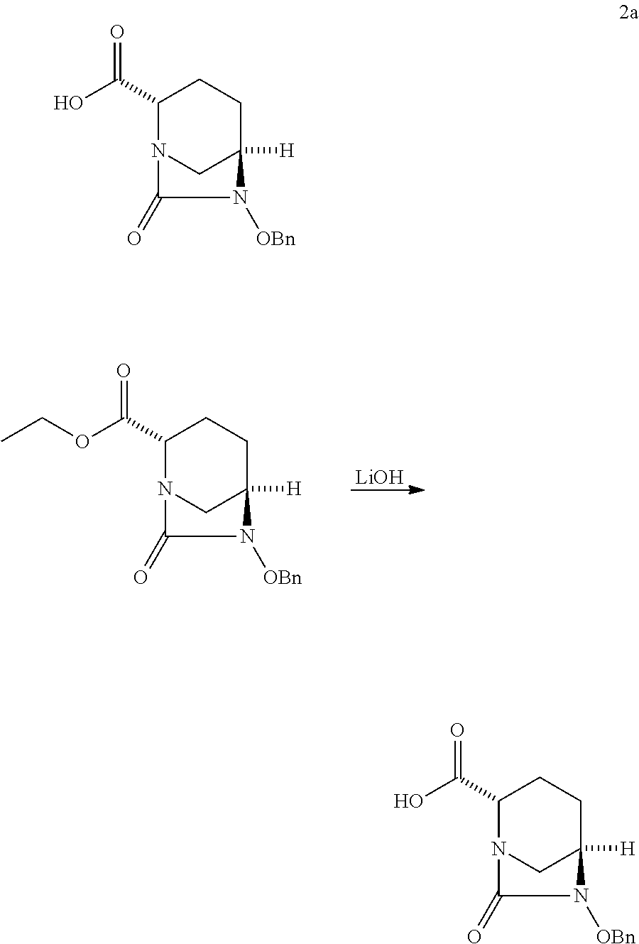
[LiOH].C1(C(=O)OCC)N2CC([H])(CC1)N([OBn])C2=O.C1(C(=O)O)N2CC([H])(CC1)N([OBn])C2=O.C1(C(=O)O)N2CC([H])(CC1)N([OBn])C2=O
